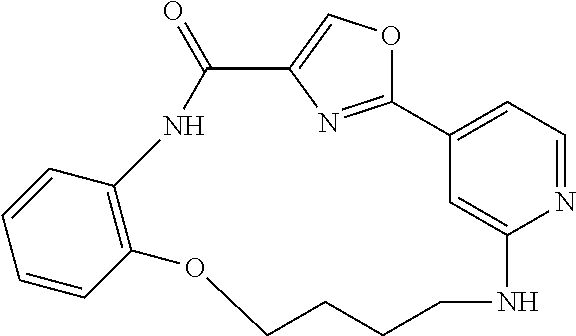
C1=CC=CC2=C1NC(=O)C1=COC(=N1)C1=CC=NC(=C1)NCCCCO2
